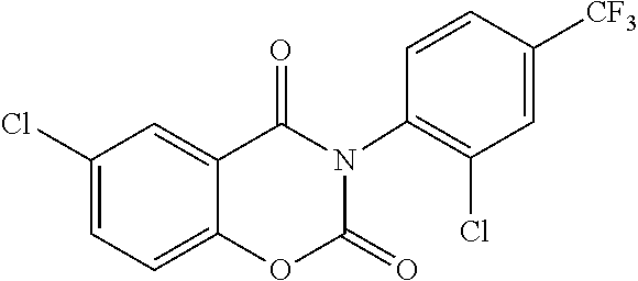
O1C(=O)N(C2=C(Cl)C=C([CF3])C=C2)C(=O)C2=CC(Cl)=CC=C12
